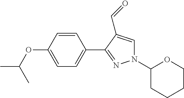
C1=CC(OC(C)C)=CC=C1C1=NN(C2CCCCO2)C=C1C=O
